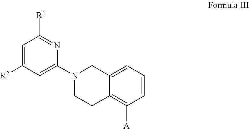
C1=C([R2])C=C(N2CCC3=C([A])C=CC=C3C2)N=C1[R1]
